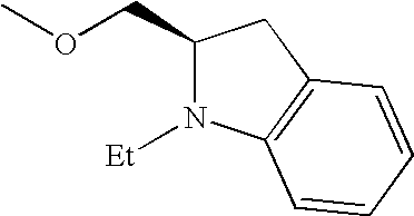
C1(COC)N([Et])C2=C(C1)C=CC=C2
